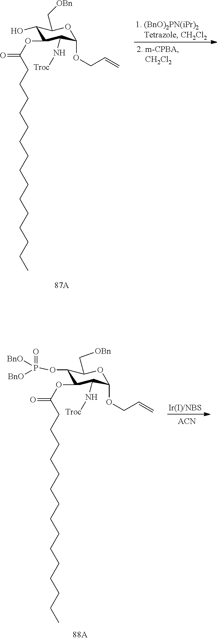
C1(O)C(OC(CCCCCCCCCCCCCCC)=O)C(N[Troc])C(OCC=C)OC1C[OBn].[ACN].O(P([BnO])(=O)[BnO])C1C(OC(CCCCCCCCCCCCCCC)=O)C(N[Troc])C(OCC=C)OC1C[OBn]
